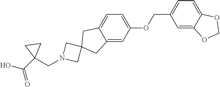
C1=C2C(=CC(COC3=CC=C4C(=C3)CC3(C4)CN(CC4(C(O)=O)CC4)C3)=C1)OCO2
